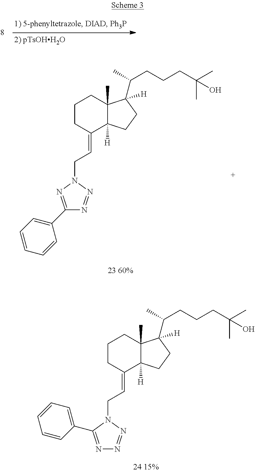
C1(C2=CC=CC=C2)=NN(CC=C2C3([H])C(C)(CCC2)C(C(CCCC(C)(C)O)C)([H])CC3)N=N1.N1=C(C2=CC=CC=C2)N(CC=C2C3([H])C(C)(CCC2)C(C(CCCC(C)(C)O)C)([H])CC3)N=N1
